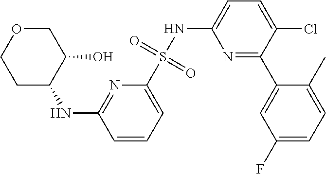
N(C1C(O)COCC1)C1=NC(S(NC2=CC=C(Cl)C(C3=CC(F)=CC=C3C)=N2)(=O)=O)=CC=C1
